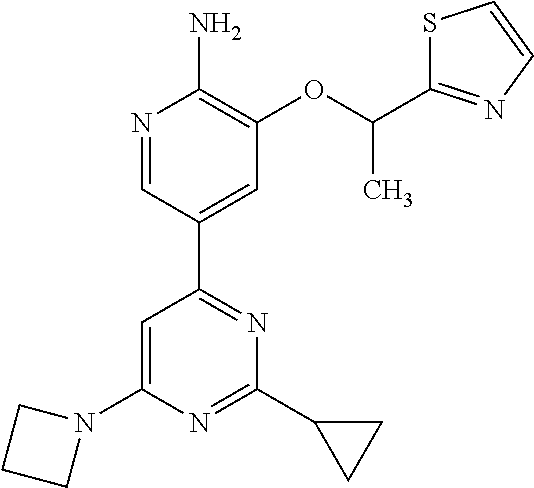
N1=CC(C2=NC(C3CC3)=NC(N3CCC3)=C2)=CC(OC(C)C2=NC=CS2)=C1N
